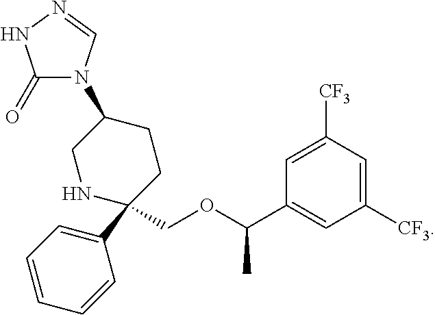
C1(COC(C2=CC([CF3])=CC([CF3])=C2)C)(C2=CC=CC=C2)CCC(N2C(=O)NN=C2)CN1
